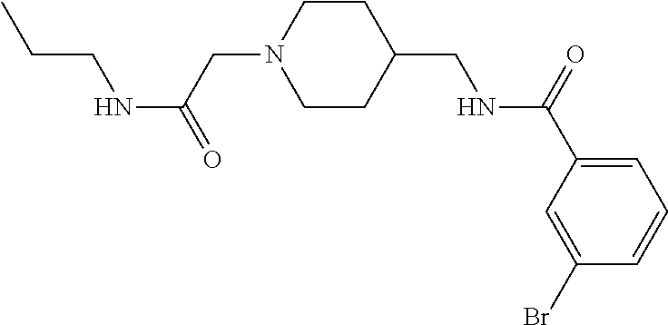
C(CNC(=O)CN1CCC(CNC(C2=CC=CC(Br)=C2)=O)CC1)C
